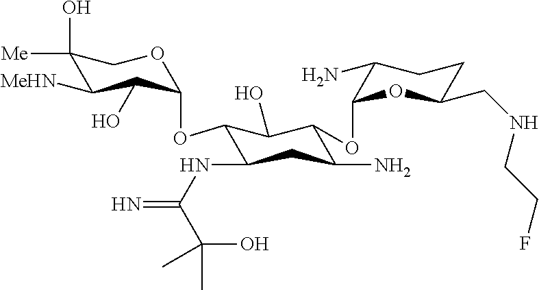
C1(O)([Me])C([MeHN])C(O)C(OC2C(NC(=N)C(O)(C)C)CC(N)C(OC3OC(CNCCF)CCC3N)C2O)OC1
